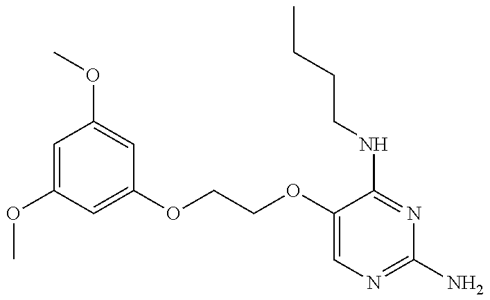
C1=C(OC)C=C(OCCOC2=CN=C(N)N=C2NCCCC)C=C1OC
